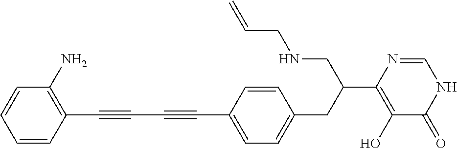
C(#CC1=CC=C(CC(CNCC=C)C2=C(O)C(=O)NC=N2)C=C1)C#CC1=C(N)C=CC=C1
